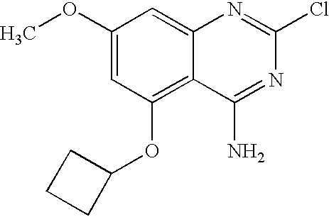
COC1=CC(OC2CCC2)=C2C(=C1)N=C(Cl)N=C2N
